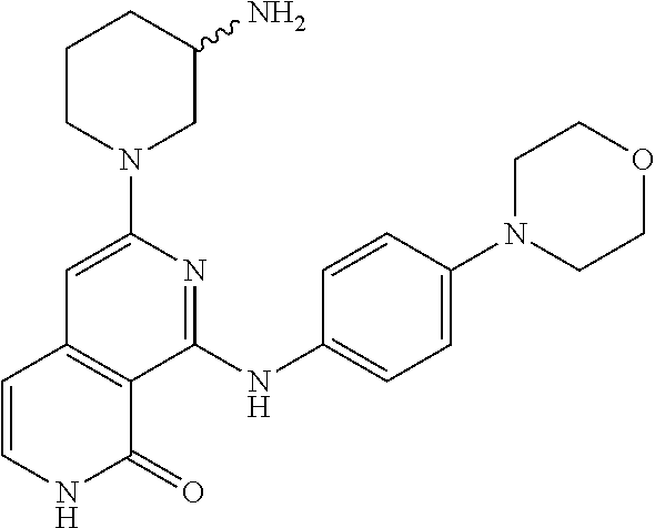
C1(N2CC(N)CCC2)=CC2=C(C(NC3=CC=C(N4CCOCC4)C=C3)=N1)C(=O)NC=C2
